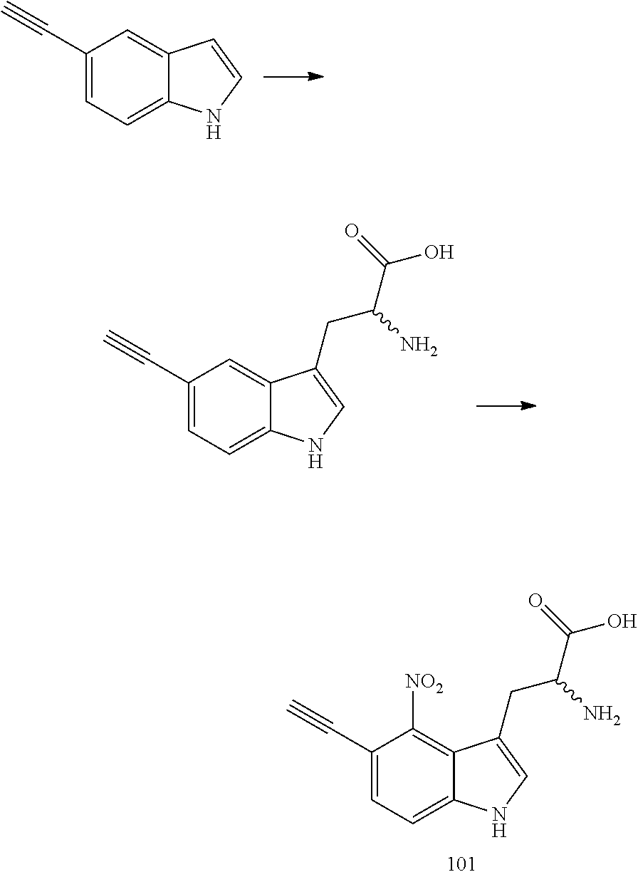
C1(C#C)=CC=C2C(=C1)C=CN2.C1(C#C)=CC=C2C(=C1)C(CC(N)C(O)=O)=CN2.C1(C#C)=CC=C2C(=C1[NO2])C(CC(N)C(O)=O)=CN2
